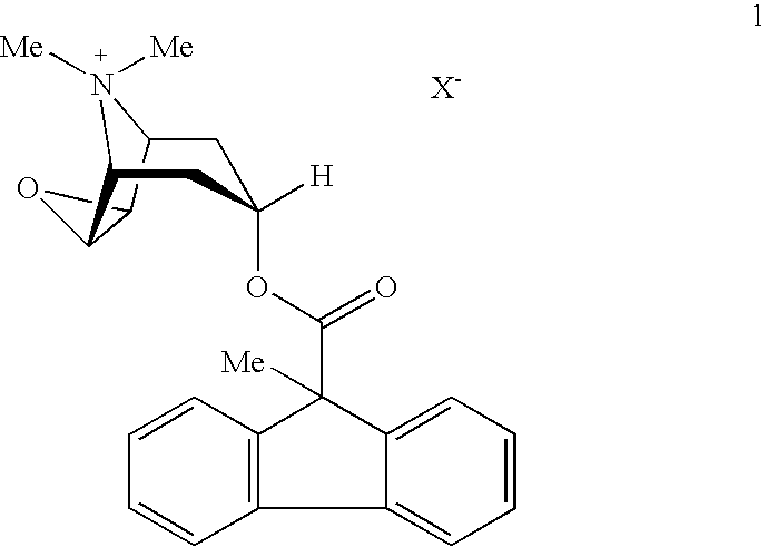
C12C3CC(OC(C4([Me])C5=CC=CC=C5C5=C4C=CC=C5)=O)([H])CC(N3([Me])[Me])C1O2
